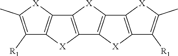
[X]1C2=C(C3=C1C([R1])=C(C)[X]3)[X]C1=C2[X]C2=C1[X]C(C)=C2[R1]
